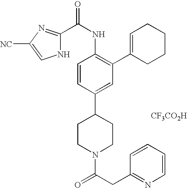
C1(C(NC2=C(C3=CCCCC3)C=C(C3CCN(C(CC4=NC=CC=C4)=O)CC3)C=C2)=O)=NC([NC])=CN1.[CF3CO2H]
